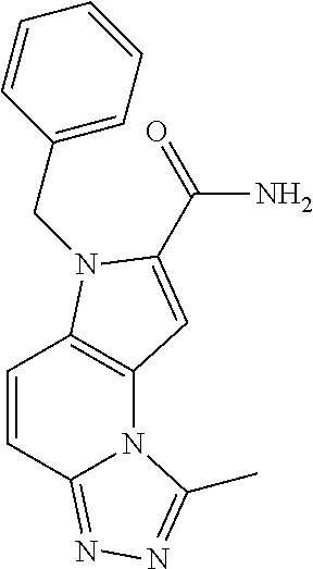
C1=CC2=NN=C(C)N2C2=C1N(CC1=CC=CC=C1)C(C(N)=O)=C2
